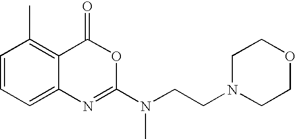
C1=CC=C2C(=C1C)C(=O)OC(N(CCN1CCOCC1)C)=N2
